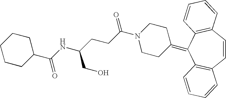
C1=CC2=C(C(=C3CCN(C(CCC(NC(C4CCCCC4)=O)CO)=O)CC3)C3=C1C=CC=C3)C=CC=C2
